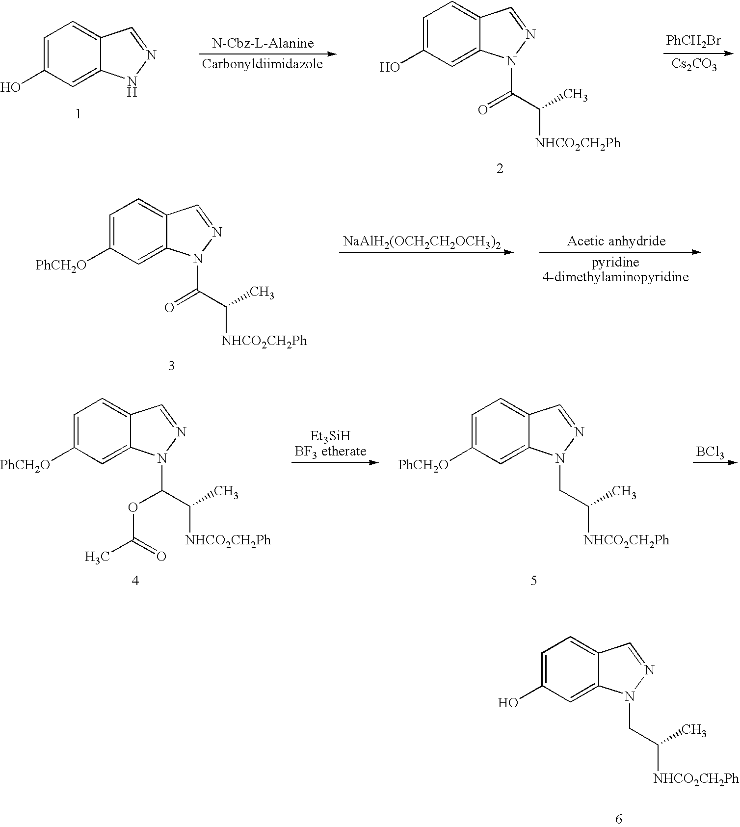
C1=C(O)C=C2C(=C1)C=NN2CC(C)[NHCO2CH2Ph].C1=C([PhCH2O])C=C2C(=C1)C=NN2C(C(C)[NHCO2CH2Ph])=O.[NaAlH2(OCH2CH2OCH3)2].[Acetic anhydride].C1=C([PhCH2O])C=C2C(=C1)C=NN2C(C(C)[NHCO2CH2Ph])OC(C)=O.[Et3SiHBF3 etherate].[BCl3].C1=C([PhCH2O])C=C2C(=C1)C=NN2CC(C)[NHCO2CH2Ph].C1=C(O)C=C2C(=C1)C=NN2.[PhCH2Br].[Cs2CO3].C1=C(O)C=C2C(=C1)C=NN2C(C(C)[NHCO2CH2Ph])=O
